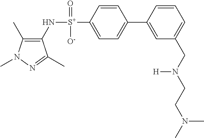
C1(C)=C(N[S+](C2=CC=C(C3=CC(CN(CCN(C)C)[H])=CC=C3)C=C2)(=O)[O-])C(C)=NN1C
